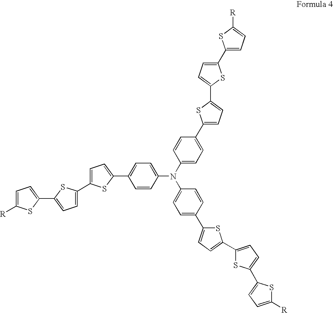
C1(N(C2=CC=C(C3=CC=C(C4=CC=C(C5=CC=C([R])S5)S4)S3)C=C2)C2=CC=C(C3=CC=C(C4=CC=C(C5=CC=C([R])S5)S4)S3)C=C2)=CC=C(C2=CC=C(C3=CC=C(C4=CC=C([R])S4)S3)S2)C=C1
